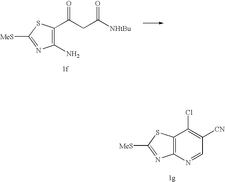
C1(C(CC([NHtBu])=O)=O)=C(N)N=C([MeS])S1.C12=C(N=C([MeS])S1)N=CC([CN])=C2Cl
